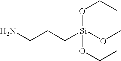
NCCC[Si](OC)(OCC)OCC
